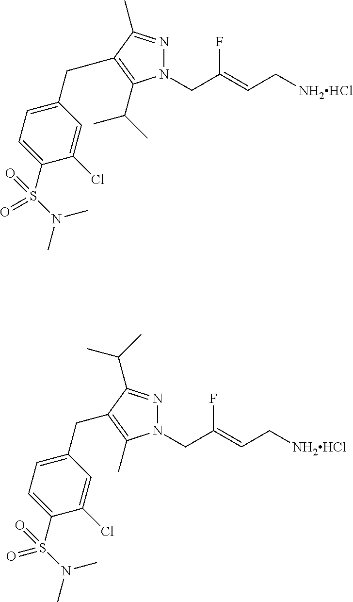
N1(CC(=CC[NH2HCl])F)N=C(C)C(CC2=CC=C(S(N(C)C)(=O)=O)C(Cl)=C2)=C1C(C)C.N1(CC(=CC[NH2HCl])F)N=C(C(C)C)C(CC2=CC=C(S(N(C)C)(=O)=O)C(Cl)=C2)=C1C
